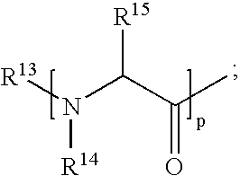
[R13]N(C(C(C)=O)[R15])[R14]
